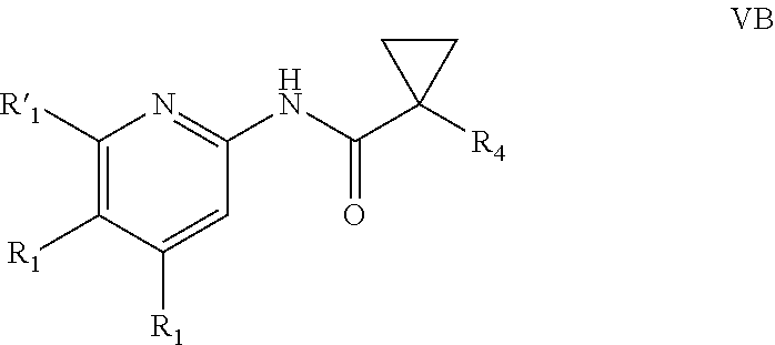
C1([R1])=C([R1])C([R1])=CC(NC(C2([R4])CC2)=O)=N1
